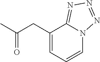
C1(CC(C)=O)=CC=CN2C1=NN=N2
